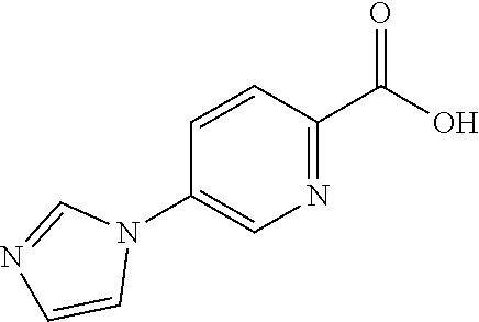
OC(=O)C1=NC=C(N2C=NC=C2)C=C1
